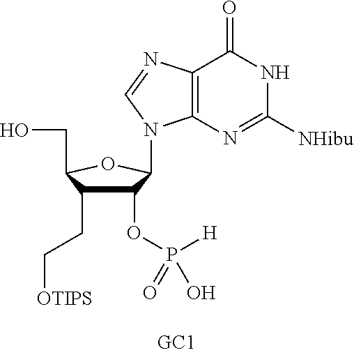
C12=C(N=C([NHibu])NC1=O)N(C1C(OP([H])(=O)O)C(CC[OTIPS])C(CO)O1)C=N2
